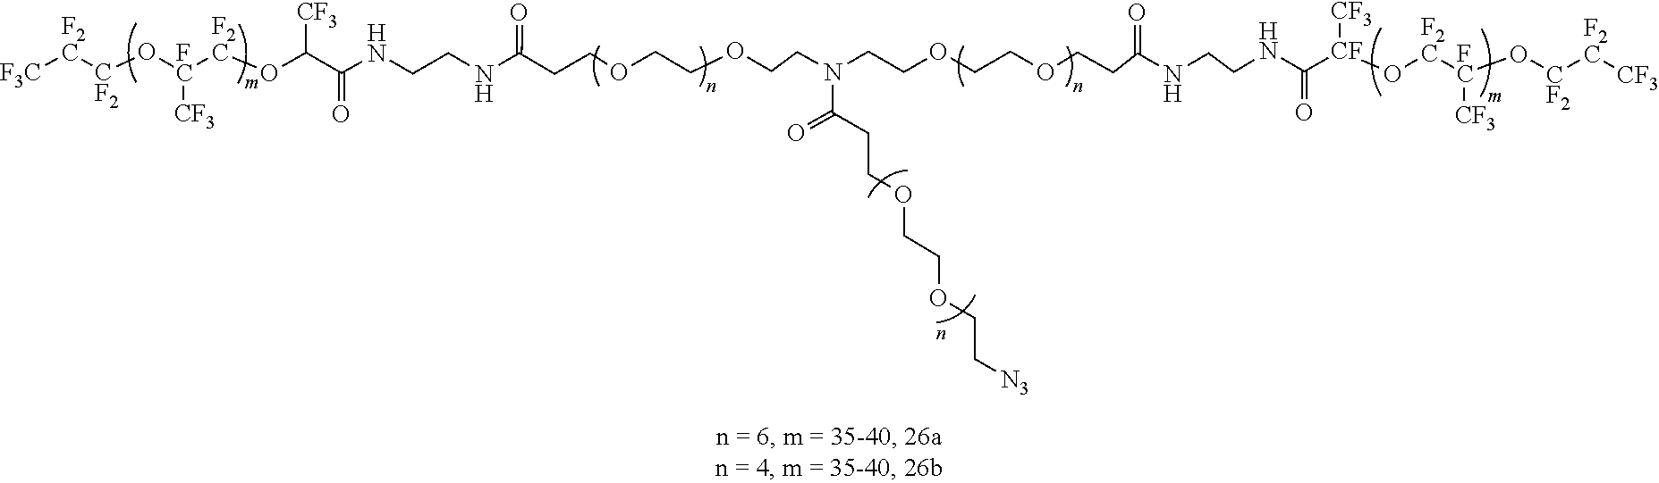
N(CCNC(=O)[CF](O[F2C][FC](O[CF2][F2C][CF3])[CF3])[CF3])C(CCOCCOCCN(CCOCCOCCC(=O)NCCNC(=O)C([CF3])O[F2C][FC](O[CF2][F2C][F3C])[CF3])C(CCOCCOCC[N3])=O)=O
